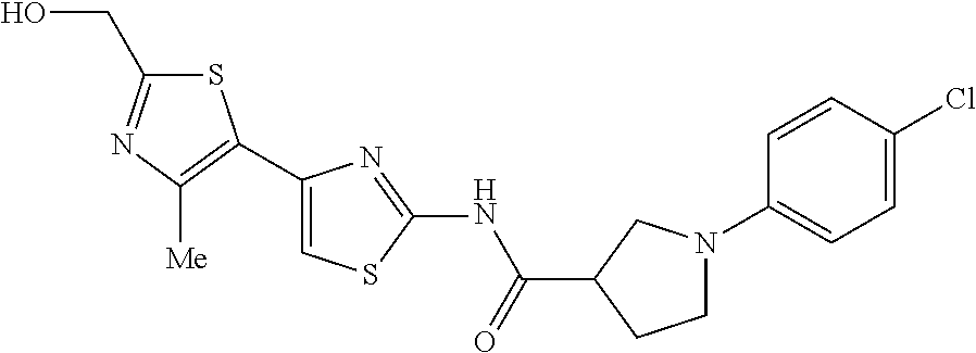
S1C(CO)=NC([Me])=C1C1=CSC(NC(C2CCN(C3=CC=C(Cl)C=C3)C2)=O)=N1
